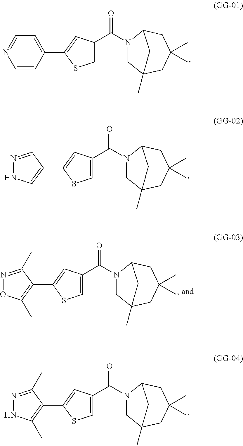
C1=CC(C2=CC(C(N3CC4(C)CC(C)(C)CC3C4)=O)=CS2)=CC=N1.C1(C2=CC(C(N3CC4(C)CC(C)(C)CC3C4)=O)=CS2)=CNN=C1.C1(C2=CC(C(N3CC4(C)CC(C)(C)CC3C4)=O)=CS2)=C(C)ON=C1C.C1(C2=CC(C(N3CC4(C)CC(C)(C)CC3C4)=O)=CS2)=C(C)NN=C1C
